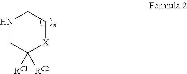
N1CC([RC1])([RC2])[X]CC1
